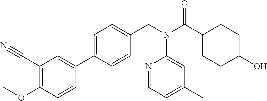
C1=C(C2=CC(C#N)=C(OC)C=C2)C=CC(CN(C(C2CCC(O)CC2)=O)C2=CC(C)=CC=N2)=C1
